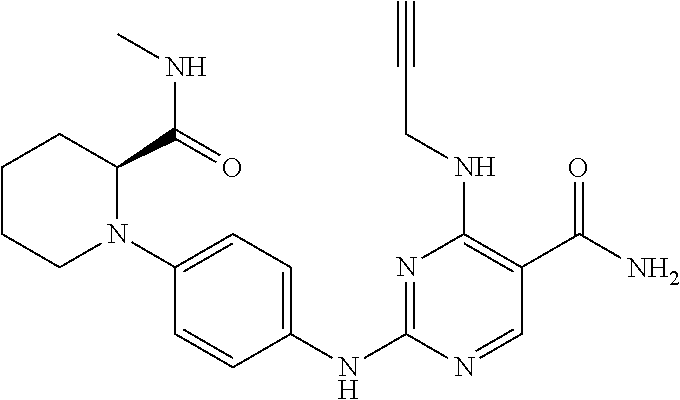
N1=C(NC2=CC=C(N3C(C(=O)NC)CCCC3)C=C2)N=CC(C(N)=O)=C1NCC#C
